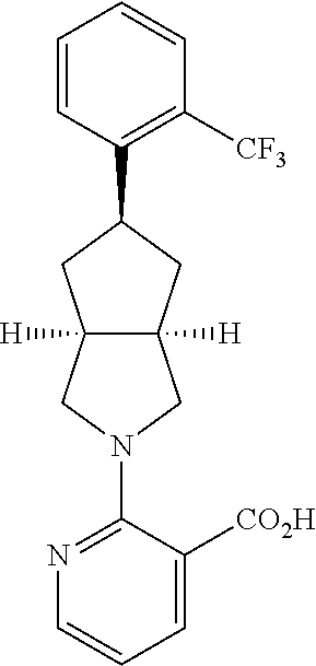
C1=CC(C2CC3([H])C([H])(C2)CN(C2=NC=CC=C2[CO2H])C3)=C([CF3])C=C1
